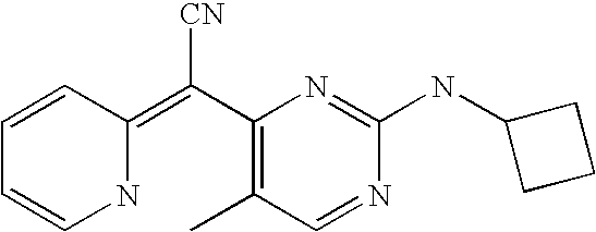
C1=CC(=C(C2=C(C)C=NC(NC3CCC3)=N2)[CN])NC=C1
